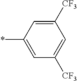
C1([CF3])=CC(*)=CC([CF3])=C1
